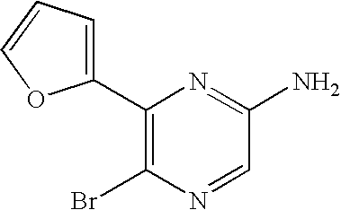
C1(C2=CC=CO2)=C(Br)N=CC(N)=N1
